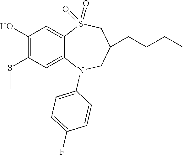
C1=CC(F)=CC=C1N1CC(CCCC)CS(=O)(=O)C2=CC(O)=C(SC)C=C12
